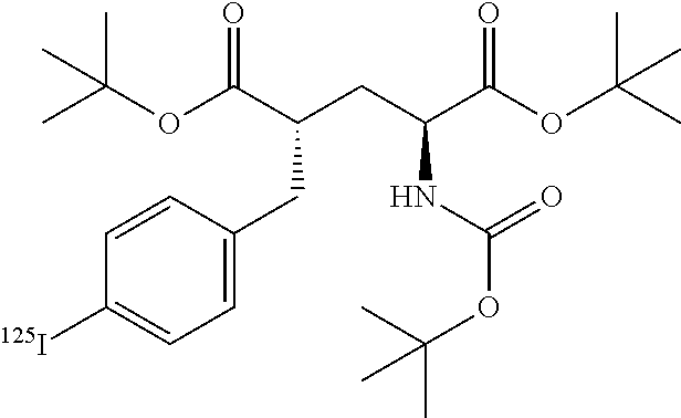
CC(OC(C(CC(C(OC(C)(C)C)=O)NC(OC(C)(C)C)=O)CC1=CC=C([125I])C=C1)=O)(C)C
